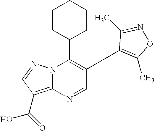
C1(C2=C(C)ON=C2C)=C(C2CCCCC2)N2C(=C(C(O)=O)C=N2)N=C1
